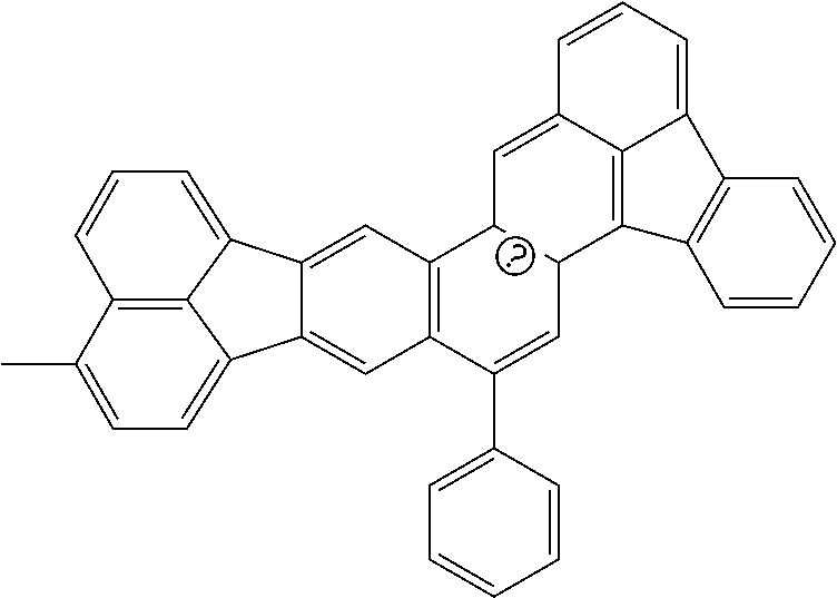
C12=CC3=C(C=C1C1=CC=C(C)C4=C1C2=CC=C4)C(C1=CC=CC=C1)=CC1C3C=C2C=CC=C3C2=C1C1=C3C=CC=C1
